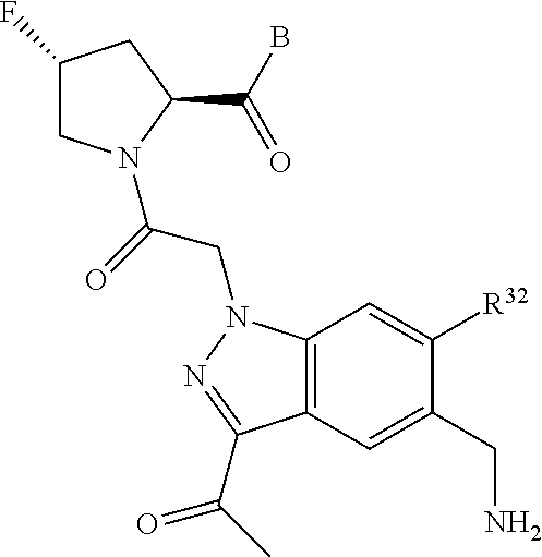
C1(F)CN(C(=O)CN2C3=C(C=C(CN)C([R32])=C3)C(C(=O)C)=N2)C(C(B)=O)C1
